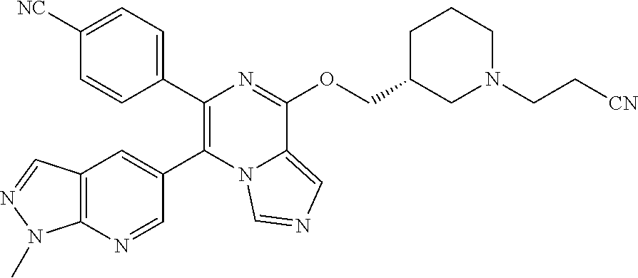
C1(C2=C(C3=CC4=C(N=C3)N(C)N=C4)N3C(=CN=C3)C(OCC3CN(CC[CN])CCC3)=N2)=CC=C([NC])C=C1
